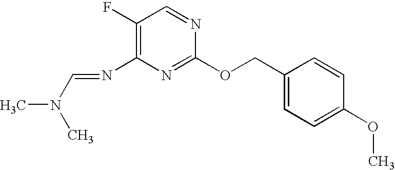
N(C1=C(F)C=NC(OCC2=CC=C(OC)C=C2)=N1)=CN(C)C
